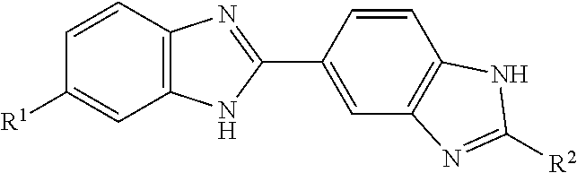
C12=C(C=CC([R1])=C1)N=C(C1=CC3=C(C=C1)NC([R2])=N3)N2
